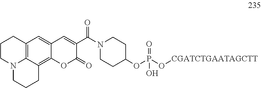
C1CN2C3=C(C1)C=C1C(=C3CCC2)OC(=O)C(C(=O)N2CCC(OP(=O)(O[CGATCTGAATAGCTT])O)CC2)=C1
